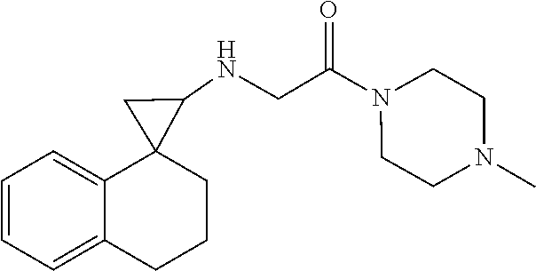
C1=CC=C2C(=C1)C1(C(NCC(N3CCN(C)CC3)=O)C1)CCC2
